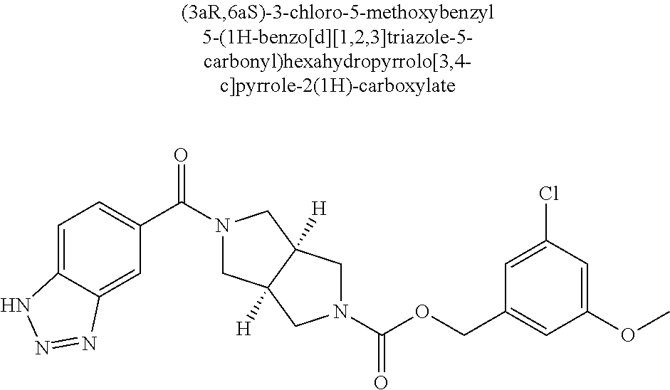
C1(C(=O)N2CC3([H])C([H])(C2)CN(C(OCC2=CC(OC)=CC(Cl)=C2)=O)C3)=CC=C2C(=C1)N=NN2
